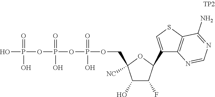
OP(=O)(O)OP(=O)(OP(=O)(OCC1([NC])C(O)C(F)C(C2=CSC3=C2N=CN=C3N)O1)O)O
